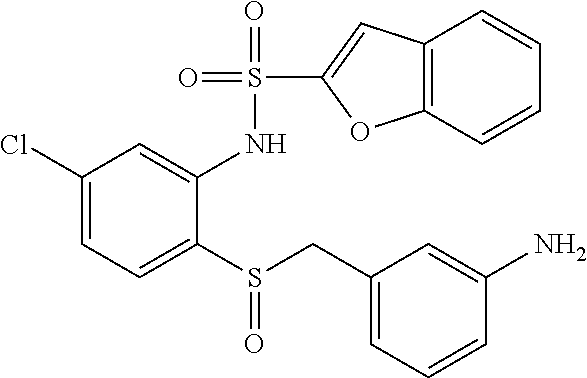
C1(Cl)=CC=C(S(CC2=CC=CC(N)=C2)=O)C(NS(C2=CC3=C(O2)C=CC=C3)(=O)=O)=C1
